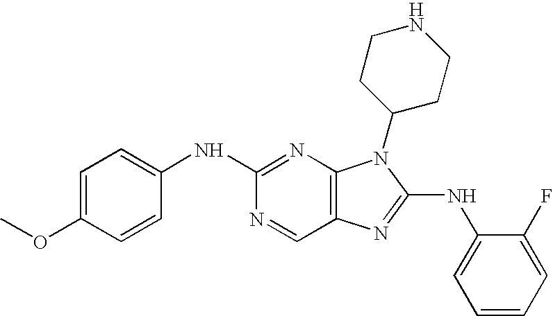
C1=C(OC)C=CC(NC2=NC3=C(C=N2)N=C(NC2=CC=CC=C2F)N3C2CCNCC2)=C1
